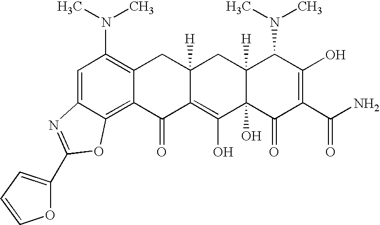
C1=C2C(=C3C(=C1N(C)C)CC1([H])C(=C(O)C4(O)C([H])(C1)C(N(C)C)C(O)=C(C(N)=O)C4=O)C3=O)OC(C1=CC=CO1)=N2
